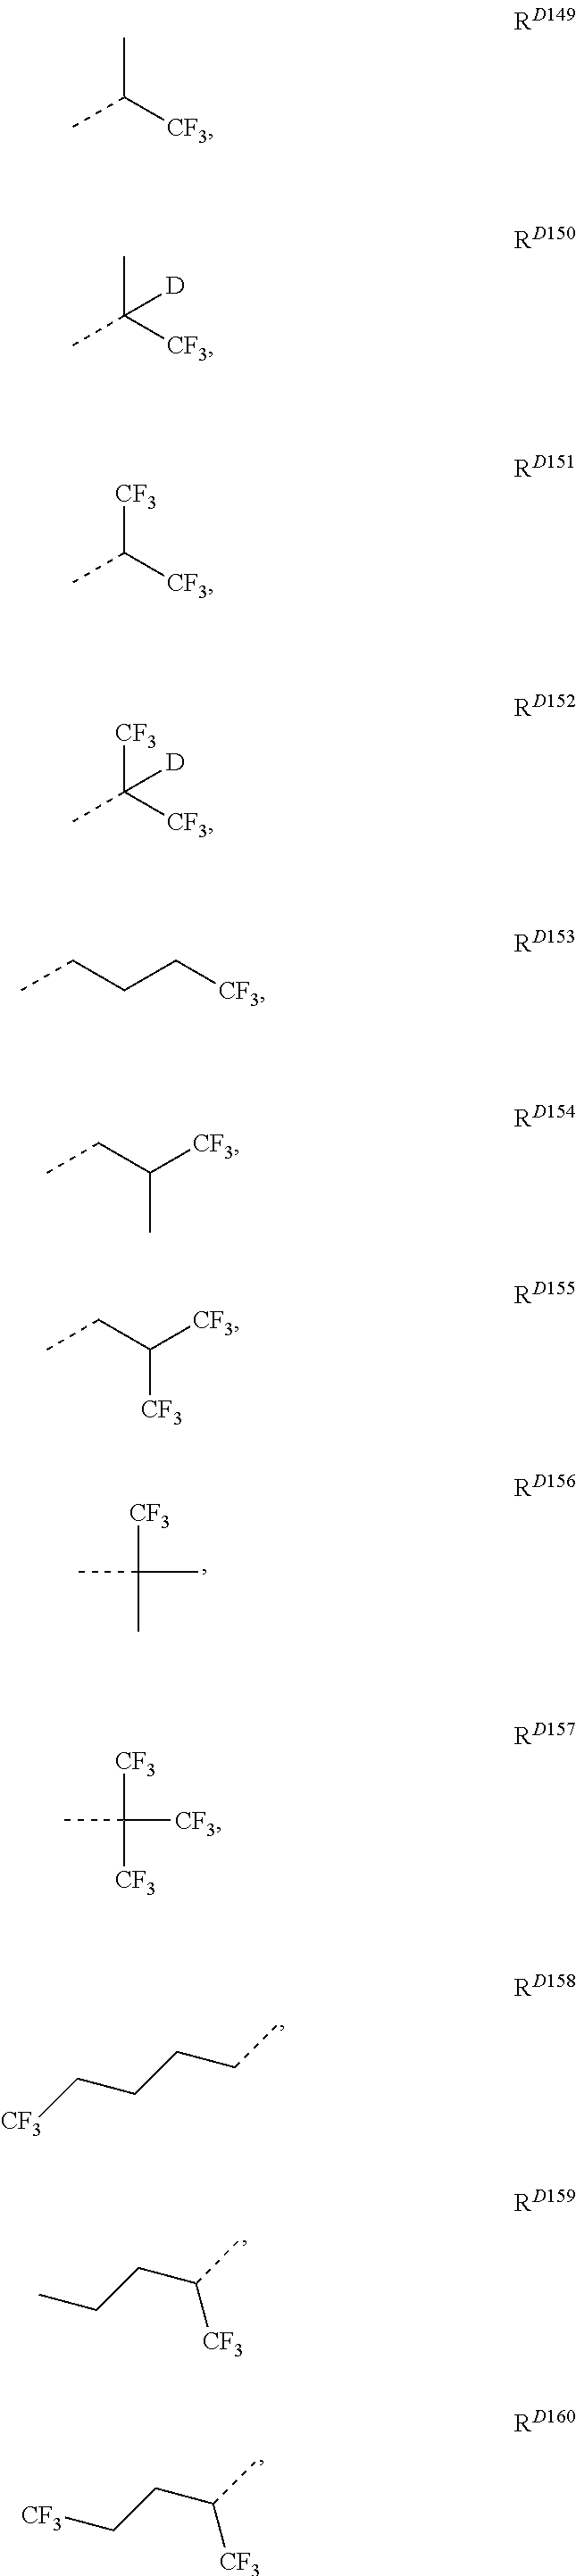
CC(C)([CF3])C.[CF3]CCCCC.CCCC([CF3])C.[CF3]CCC([CF3])C.CC(C)[CF3].CC(C)([CF3])[D].[CF3]C(C)[CF3].[CF3]C(C)([CF3])[D].CCCC[CF3].CCC([CF3])C.CCC([CF3])[CF3].CC([CF3])([CF3])[CF3]
